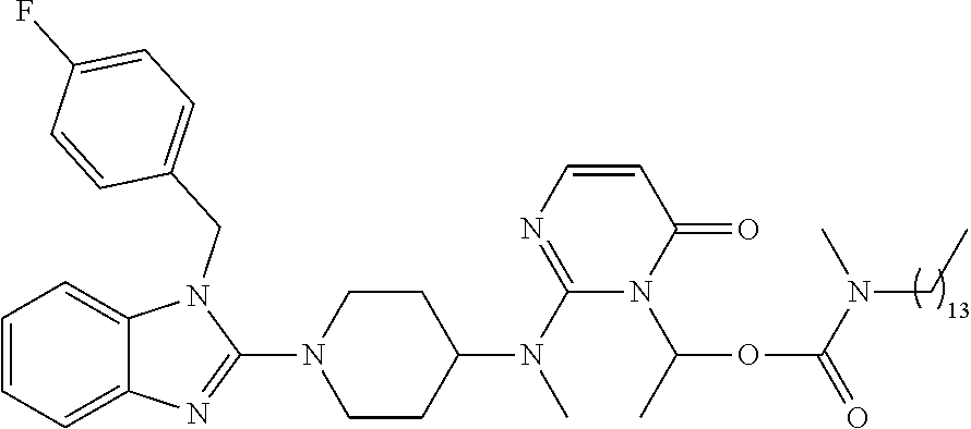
C1=CC=C2C(=C1)N(CC1=CC=C(F)C=C1)C(N1CCC(N(C)C3=NC=CC(=O)N3C(OC(=O)N(C)CC)C)CC1)=N2
